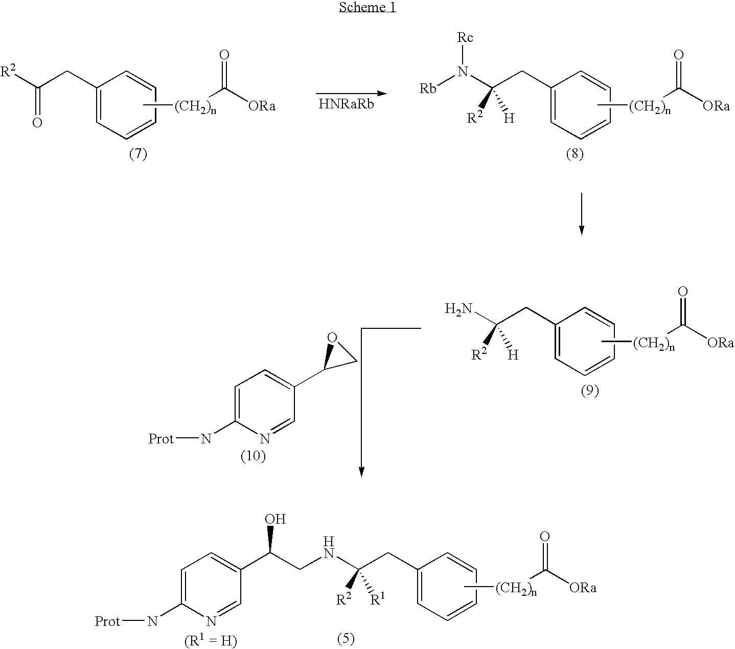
[R2]C(CC1=CC=CC=C1)=O.C[(CH2)n]C([ORa])=O.N(C(CC1=CC=CC=C1)([R2])[H])([Rb])[Rc].C[(CH2)n]C([ORa])=O.[HNRaRb].NC(CC1=CC=CC=C1)([R2])[H].C[(CH2)n]C([ORa])=O.C1=C(N[Prot])N=CC(C2CO2)=C1.N(C(CC1=CC=CC=C1)([R2])[R1])CC(C1=CC=C(N[Prot])N=C1)O.C[(CH2)n]C([ORa])=O
